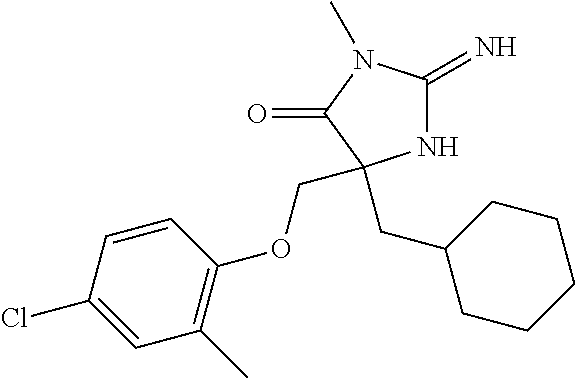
N1C(=N)N(C)C(=O)C1(CC1CCCCC1)COC1=C(C)C=C(Cl)C=C1
